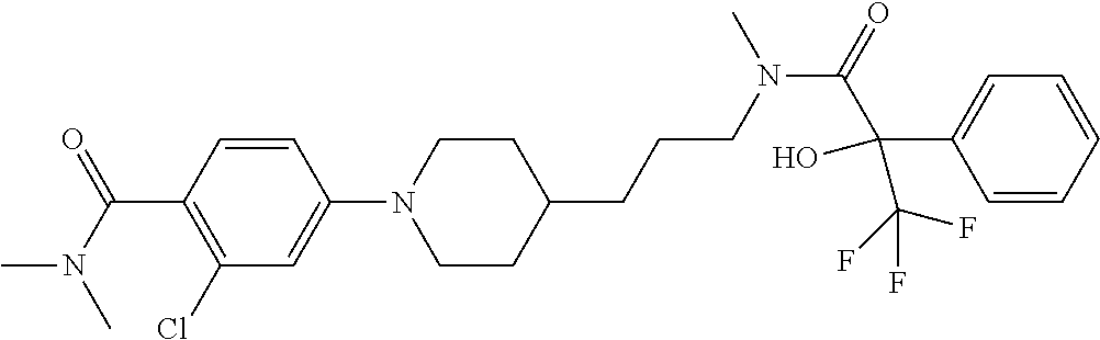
C1=CC(C(N(C)C)=O)=C(Cl)C=C1N1CCC(CCCN(C(C(C2=CC=CC=C2)(O)C(F)(F)F)=O)C)CC1
